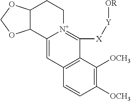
C12C(CC[N+]3=C([X][Y][OR])C4=C(C=C13)C=CC([OCH3])=C4[OCH3])OCO2
